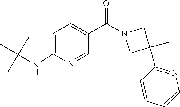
C1(C2(C)CN(C(C3=CC=C(NC(C)(C)C)N=C3)=O)C2)=NC=CC=C1
